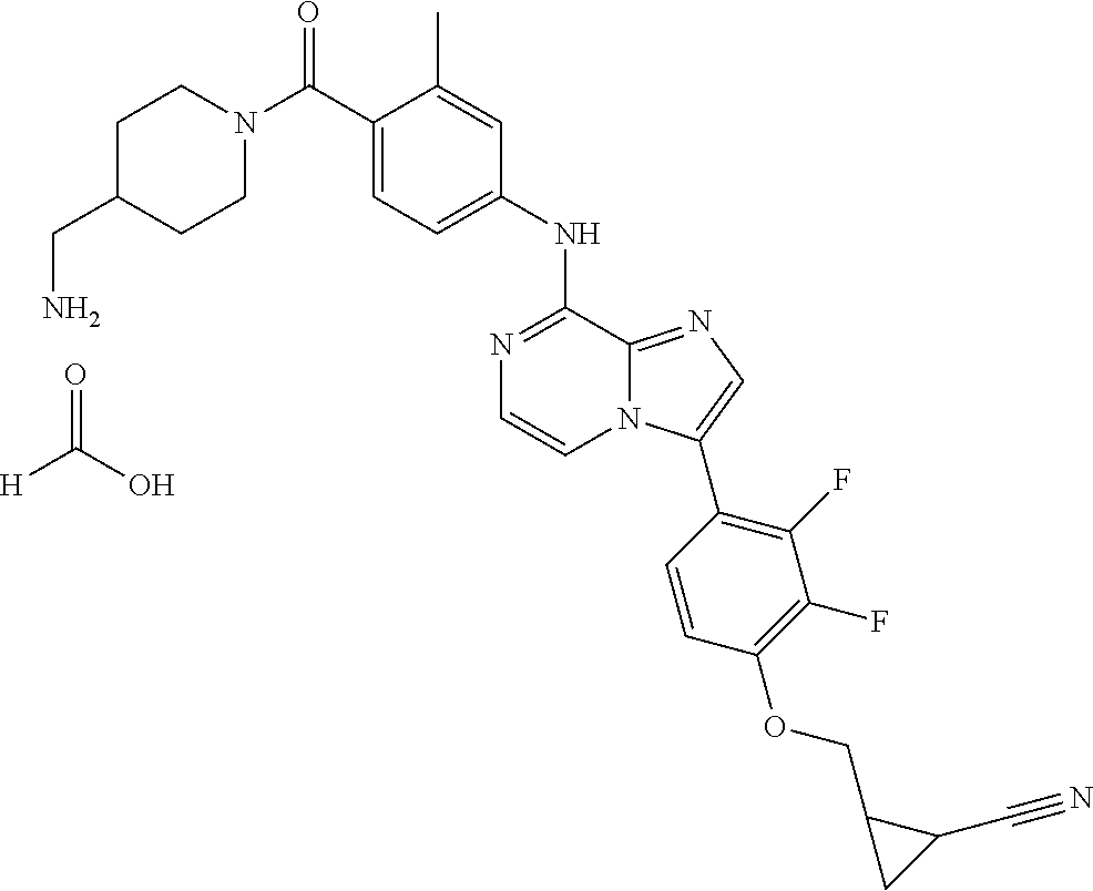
N1(C(C2=CC=C(NC3=NC=CN4C3=NC=C4C3=C(F)C(F)=C(OCC4CC4C#N)C=C3)C=C2C)=O)CCC(CN)CC1.[H]C(O)=O
